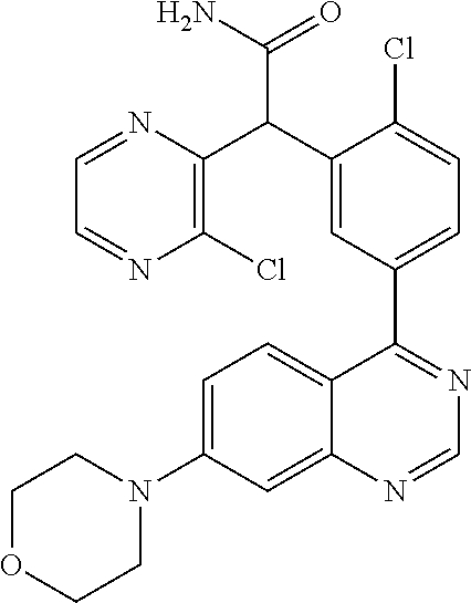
C12=CC(N3CCOCC3)=CC=C1C(C1=CC=C(Cl)C(C(C3=C(Cl)N=CC=N3)C(N)=O)=C1)=NC=N2
